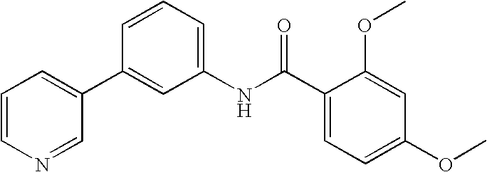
C1=CN=CC(C2=CC(NC(C3=CC=C(OC)C=C3OC)=O)=CC=C2)=C1
